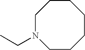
C1CCCCCCN1CC
